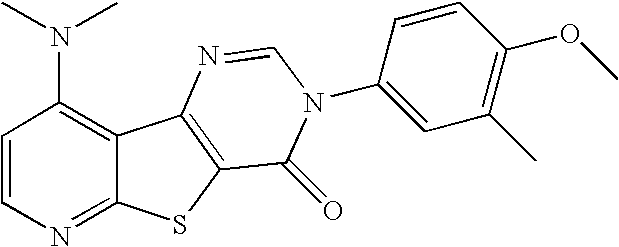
C1=CN=C2C(=C1N(C)C)C1=C(S2)C(=O)N(C2=CC(C)=C(OC)C=C2)C=N1
